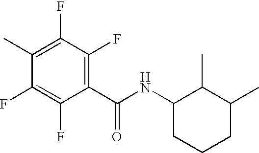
C1(C(NC2C(C)C(C)CCC2)=O)=C(F)C(F)=C(C)C(F)=C1F
